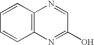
C1=CC2=C(C=C1)N=C(O)C=N2
